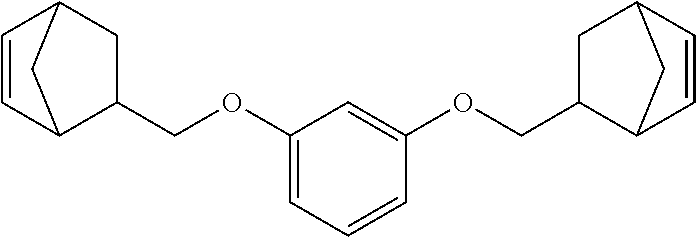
C1=CC2CC(COC3=CC=CC(OCC4C5C=CC(C4)C5)=C3)C1C2
